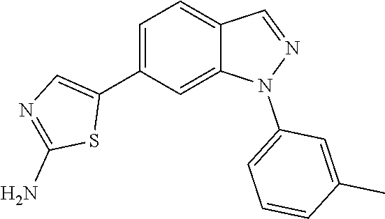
C1(C2=CN=C(N)S2)=CC=C2C(=C1)N(C1=CC=CC(C)=C1)N=C2
